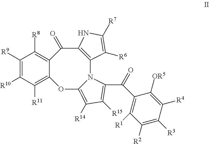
C1([R9])=C([R10])C([R11])=C2C(=C1[R8])C(=O)C1=C(N3C(=C([R14])C([R15])=C3C(=O)C3=C([R1])C([R2])=C([R3])C([R4])=C3[OR5])O2)C([R6])=C([R7])N1
